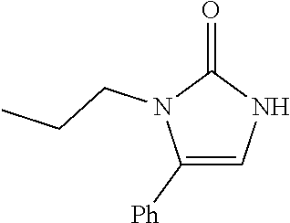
C1([Ph])=CNC(=O)N1CCC
